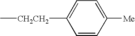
C1=CC([Me])=CC=C1[CH2CH2]C
